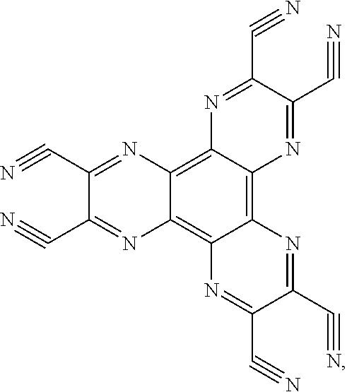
C12=C3C(=C4C(=C1N=C(C#N)C(C#N)=N2)N=C(C#N)C(C#N)=N4)N=C(C#N)C(C#N)=N3
